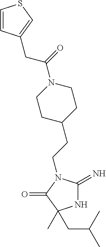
C(N1C(=N)NC(C)(CC(C)C)C1=O)CC1CCN(C(=O)CC2=CSC=C2)CC1
